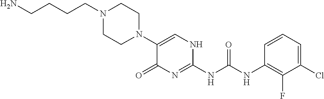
N1(C2=CNC(NC(NC3=C(F)C(Cl)=CC=C3)=O)=NC2=O)CCN(CCCCN)CC1
